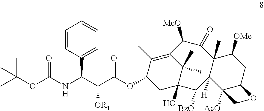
C1=CC(C(NC(=O)OC(C)(C)C)C(C(=O)OC2CC3(O)C(C)(C)C(=C2C)C([MeO])C(=O)C2(C)C([H])(C3[BzO])C3([AcO])C(CC2[OMe])OC3)[OR1])=CC=C1
